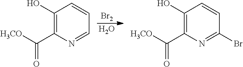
[Br2].O.C1(O)=C(C([H3CO])=O)N=CC=C1.C1(O)=C(C([H3CO])=O)N=C(Br)C=C1
